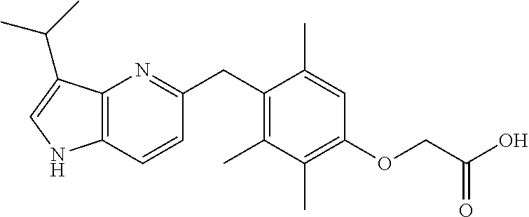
C12=C(C=CC(CC3=C(C)C(C)=C(OCC(O)=O)C=C3C)=N1)NC=C2C(C)C
